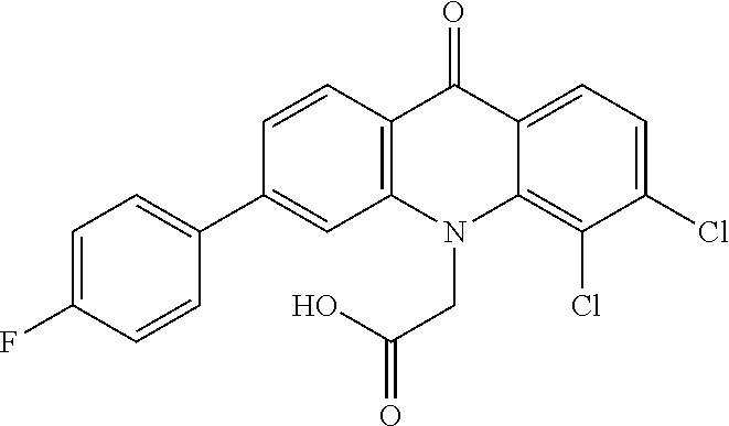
C12=C(N(CC(O)=O)C3=C(Cl)C(Cl)=CC=C3C1=O)C=C(C1=CC=C(F)C=C1)C=C2
